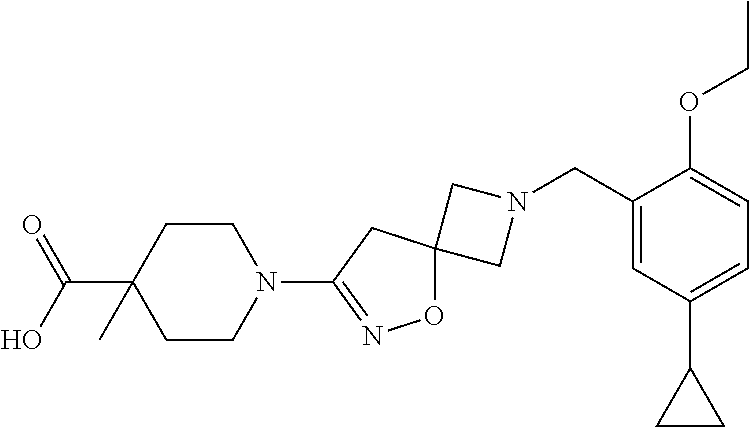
C1N(CC2=CC(C3CC3)=CC=C2OCC)CC12ON=C(N1CCC(C(=O)O)(C)CC1)C2
